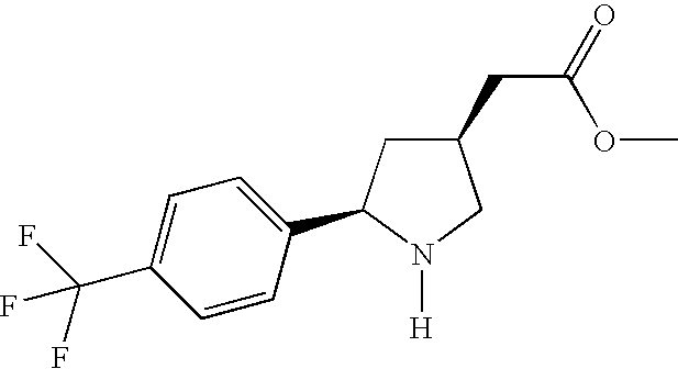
C1(C(F)(F)F)=CC=C(C2CC(CC(OC)=O)CN2[H])C=C1
